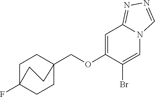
O(CC12CCC(F)(CC1)CC2)C1=CC2=NN=CN2C=C1Br
